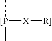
[[P](C)([X][R]])C
